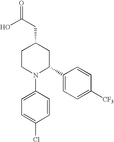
C1CN(C2=CC=C(Cl)C=C2)C(C2=CC=C([CF3])C=C2)CC1CC(=O)O
